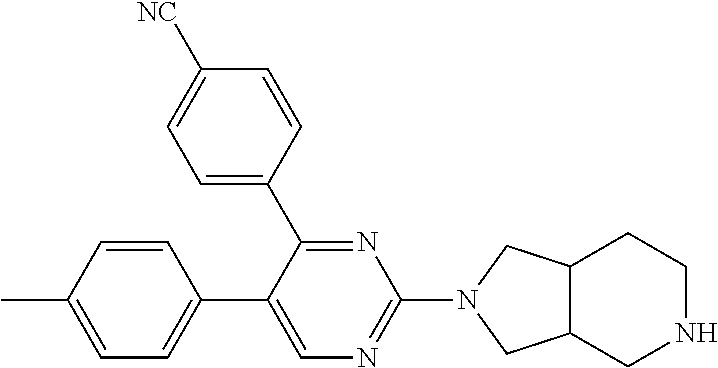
C1=CC(C)=CC=C1C1=CN=C(N2CC3C(C2)CCNC3)N=C1C1=CC=C([NC])C=C1
